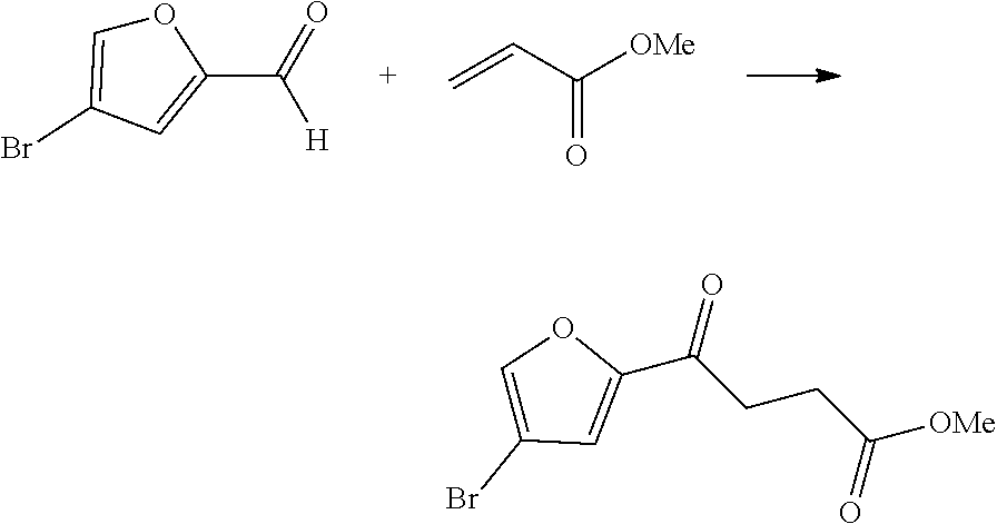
O1C=C(Br)C=C1C(=O)[H].C=CC([OMe])=O.C1=C(Br)C=C(C(CCC([OMe])=O)=O)O1
